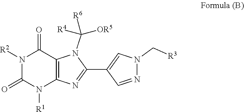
N1([R2])C(=O)N([R1])C2=C(C1=O)N(C([OR5])([R6])[R4])C(C1=CN(C[R3])N=C1)=N2
